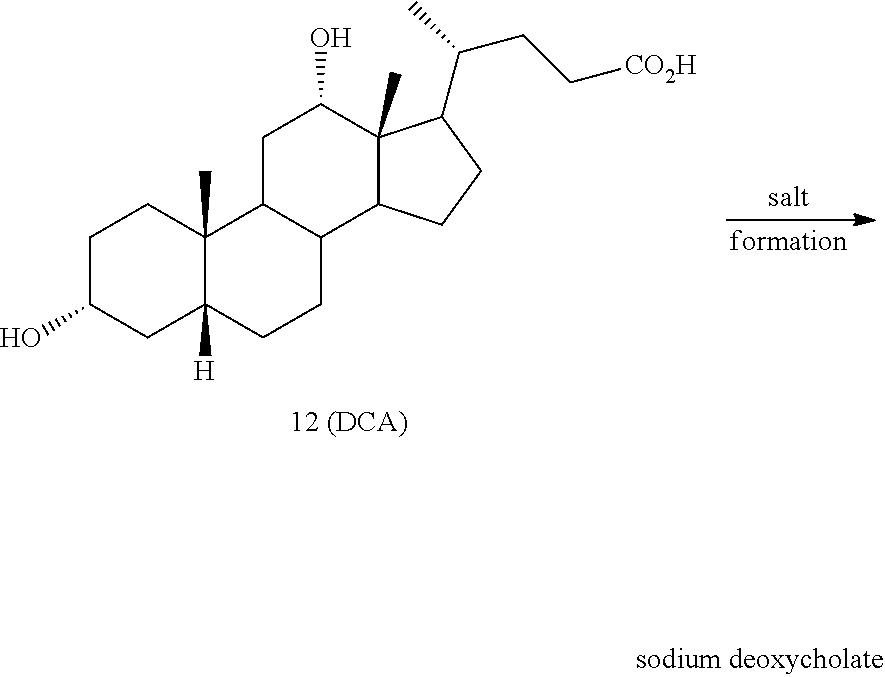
C1C(O)CC2([H])C(C)(C1)C1C(CC2)C2C(C)(C(O)C1)C(C(CC[CO2H])C)CC2
